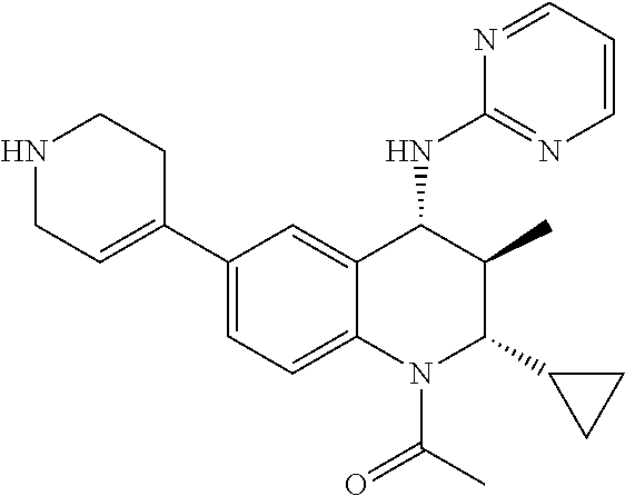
C1(C2=CCNCC2)=CC=C2C(=C1)C(NC1=NC=CC=N1)C(C)C(C1CC1)N2C(C)=O
